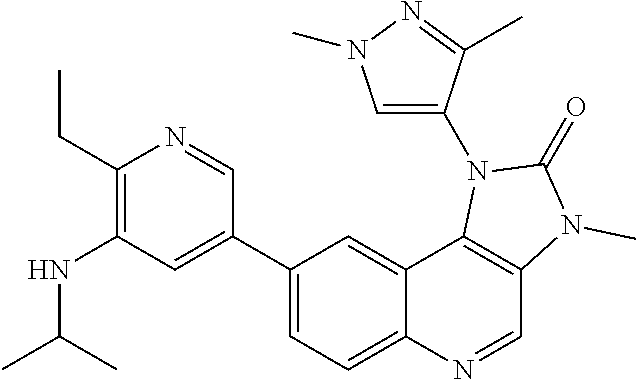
N(C1=C(CC)N=CC(C2=CC=C3C(=C2)C2=C(C=N3)N(C)C(=O)N2C2=CN(C)N=C2C)=C1)C(C)C
